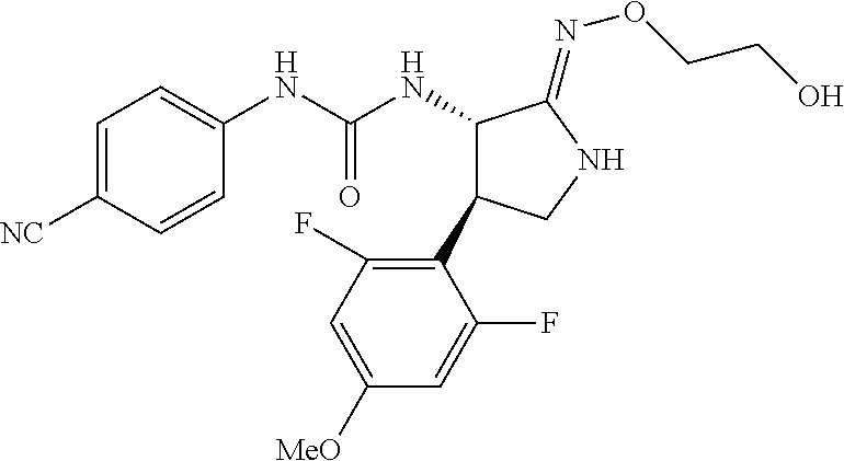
C1(NC(NC2C(=NOCCO)NCC2C2=C(F)C=C([OMe])C=C2F)=O)=CC=C([CN])C=C1
